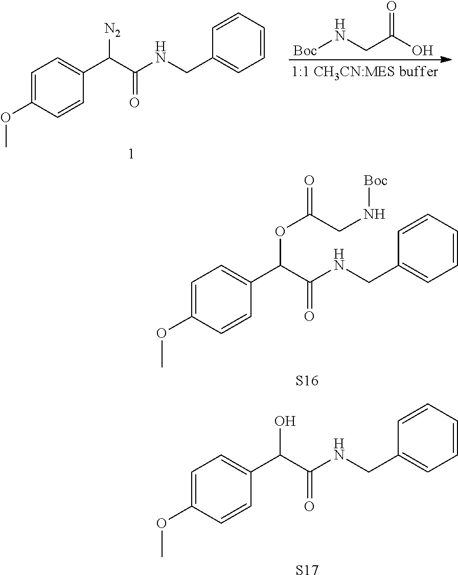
N(CC(=O)O)[Boc].COC1=CC=C(C(C(NCC2=CC=CC=C2)=O)[N2])C=C1.O(C)C1=CC=C(C(O)C(NCC2=CC=CC=C2)=O)C=C1.[S17].COC1=CC=C(C(OC(=O)CN[Boc])C(NCC2=CC=CC=C2)=O)C=C1.[S16]
